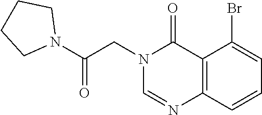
N1(CC(=O)N2CCCC2)C=NC2=C(C1=O)C(Br)=CC=C2
